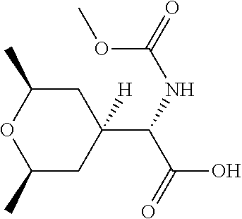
C1(C)CC(C(C(O)=O)NC(=O)OC)([H])CC(C)O1
